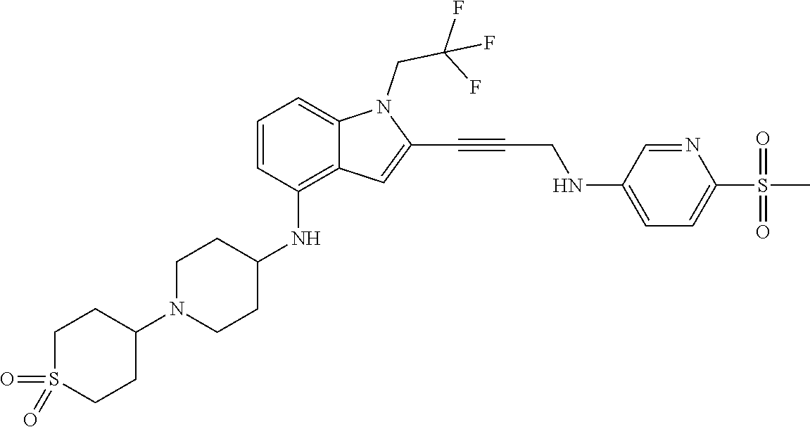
C(C#CC1=CC2=C(NC3CCN(C4CCS(=O)(=O)CC4)CC3)C=CC=C2N1CC(F)(F)F)NC1=CC=C(S(C)(=O)=O)N=C1
